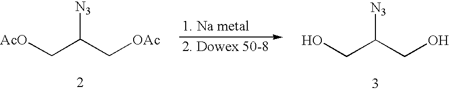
[AcO]CC([N3])C[OAc].OCC([N3])CO
